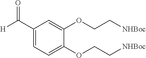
C1(C([H])=O)=CC=C(OCC[NHBoc])C(OCC[NHBoc])=C1
